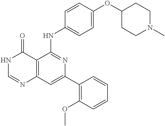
C12=C(C=C(C3=C(OC)C=CC=C3)N=C1NC1=CC=C(OC3CCN(C)CC3)C=C1)N=CNC2=O
